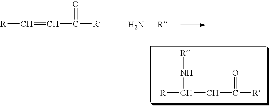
[R]C=CC([R])=O.N[R].[R]C(CC([R])=O)N[R]
